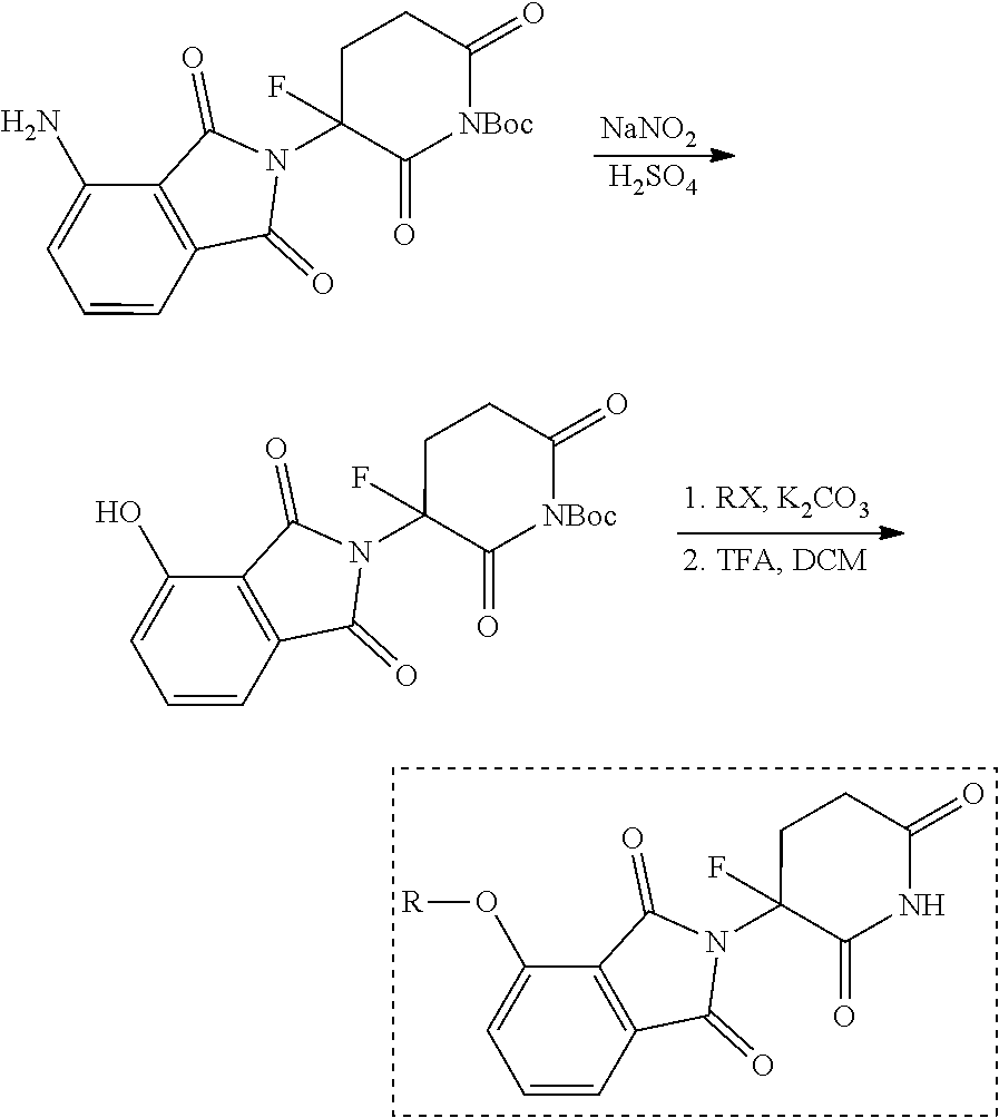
C1=C(N)C2=C(C=C1)C(=O)N(C1(F)C(=O)[NBoc]C(=O)CC1)C2=O.[NaNO2].[H2SO4].C1=C(O)C2=C(C=C1)C(=O)N(C1(F)C(=O)[NBoc]C(=O)CC1)C2=O.C1=C(O[R])C2=C(C=C1)C(=O)N(C1(F)C(=O)NC(=O)CC1)C2=O
